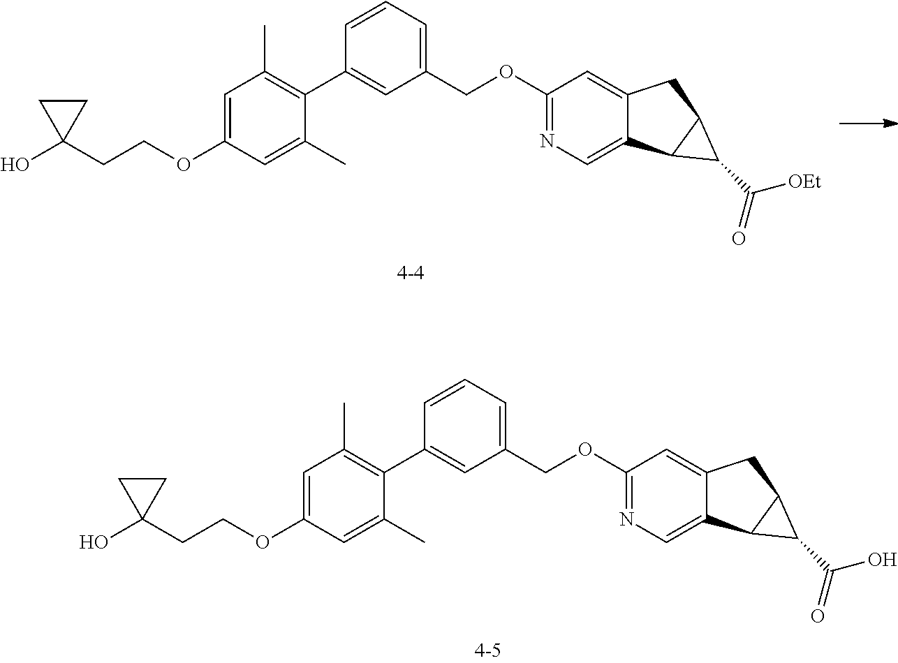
C1(COC2=NC=C3C(=C2)CC2C3C2C(=O)[OEt])=CC=CC(C2=C(C)C=C(OCCC3(O)CC3)C=C2C)=C1.C1(COC2=NC=C3C(=C2)CC2C3C2C(=O)O)=CC=CC(C2=C(C)C=C(OCCC3(O)CC3)C=C2C)=C1
